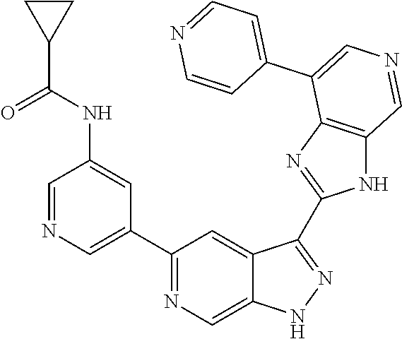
C1(C2=CN=CC(NC(C3CC3)=O)=C2)=NC=C2C(=C1)C(C1=NC3=C(N1)C=NC=C3C1=CC=NC=C1)=NN2
